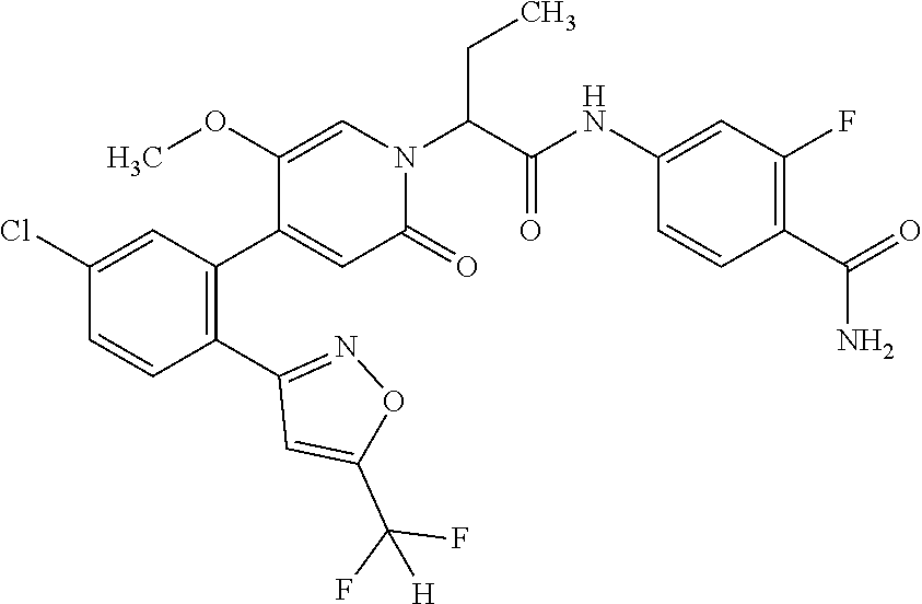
C1(OC)=CN(C(C(NC2=CC(F)=C(C(=O)N)C=C2)=O)CC)C(=O)C=C1C1=C(C2=NOC(C(F)(F)[H])=C2)C=CC(Cl)=C1
